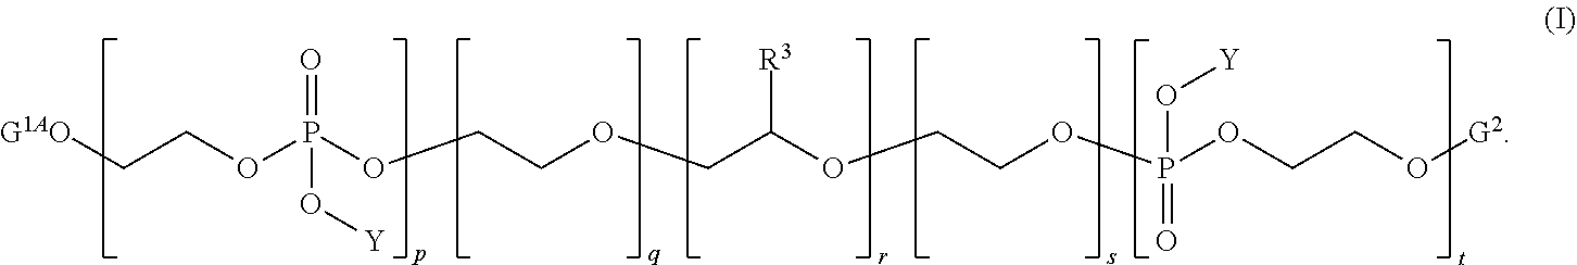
[G1AO]CCOP(OCCOCC(OCCOP(OCCO[G2])(O[Y])=O)[R3])(=O)O[Y]
